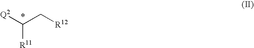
C([R11])([Q2])C[R12]
